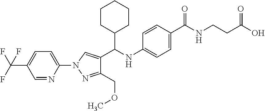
C1=NC(N2C=C(C(NC3=CC=C(C(NCCC(O)=O)=O)C=C3)C3CCCCC3)C(COC)=N2)=CC=C1C(F)(F)F
